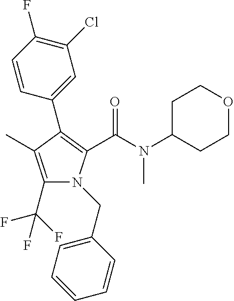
C1(C2=C(C(N(C3CCOCC3)C)=O)N(CC3=CC=CC=C3)C(C(F)(F)F)=C2C)=CC(Cl)=C(F)C=C1
